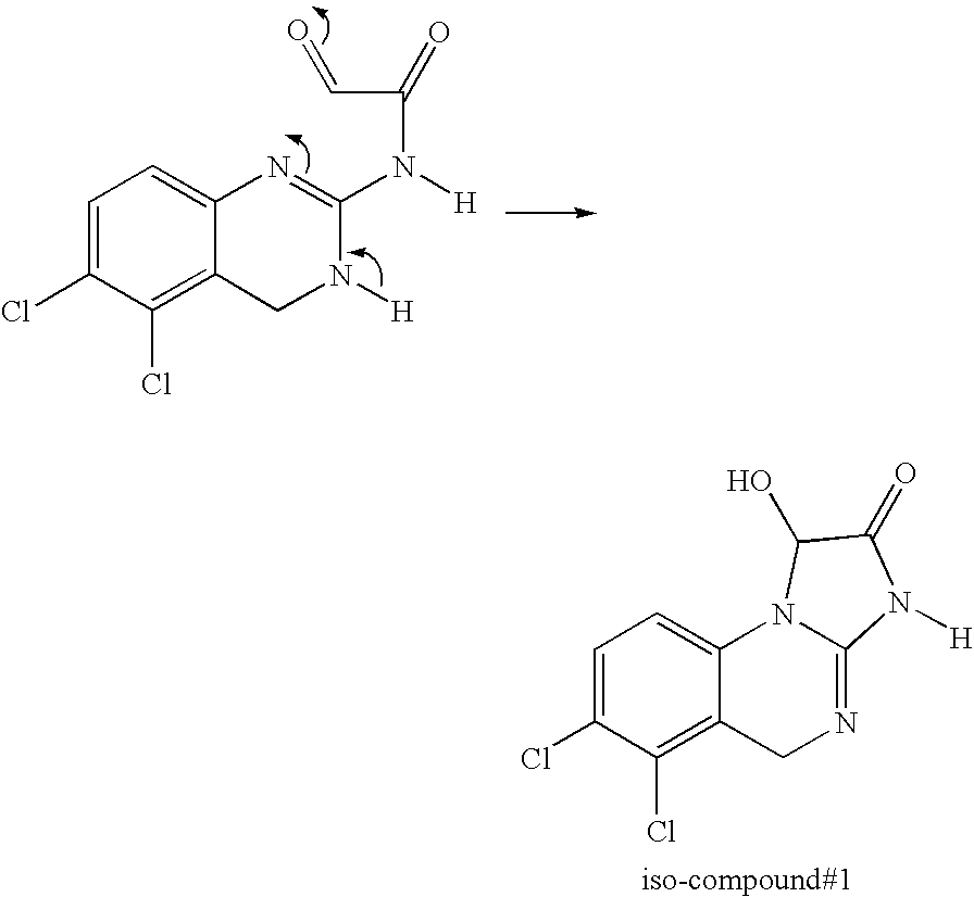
C1=C(Cl)C(Cl)=C2C(=C1)N=C(N([H])C(C=O)=O)N([H])C2.C1=C(Cl)C(Cl)=C2C(=C1)N1C(=NC2)N([H])C(=O)C1O
